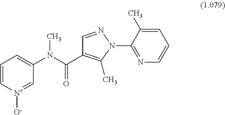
C1=C[N+]([O-])=CC(N(C(C2=C(C)N(C3=NC=CC=C3C)N=C2)=O)C)=C1
